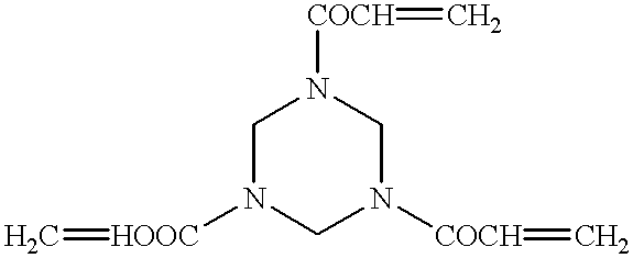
C=[HOOC]N1CN([COCH]=C)CN([COCH]=C)C1
